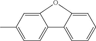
C1(C)=CC=C2C(=C1)OC1=CC=CC=C21
